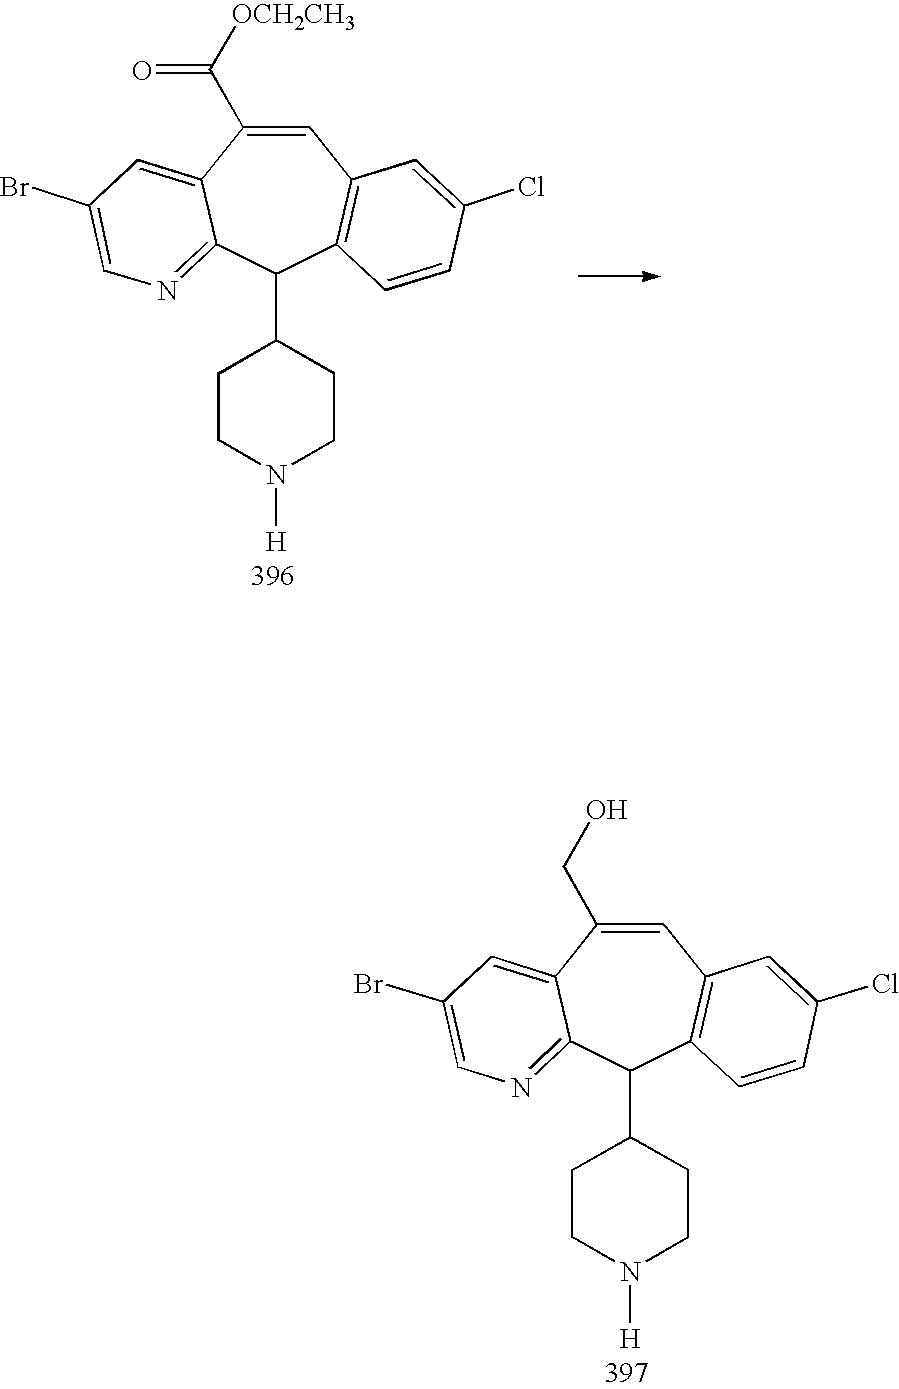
C1=C(C([OCH2CH3])=O)C2=CC(Br)=CN=C2C(C2CCN([H])CC2)C2=C1C=C(Cl)C=C2.C1=C(CO)C2=CC(Br)=CN=C2C(C2CCN([H])CC2)C2=C1C=C(Cl)C=C2
